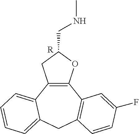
C12=C(C3=CC=CC=C3CC3=C1C=C(F)C=C3)CC(CNC)O2.[R]
